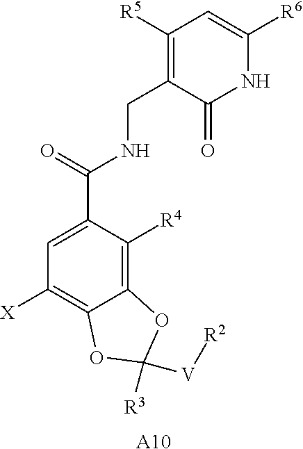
C1=C(C(=O)NCC2=C([R5])C=C([R6])NC2=O)C([R4])=C2C(=C1[X])OC([V][R2])([R3])O2.[A10]
